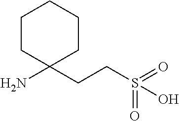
NC1(CCS(O)(=O)=O)CCCCC1
